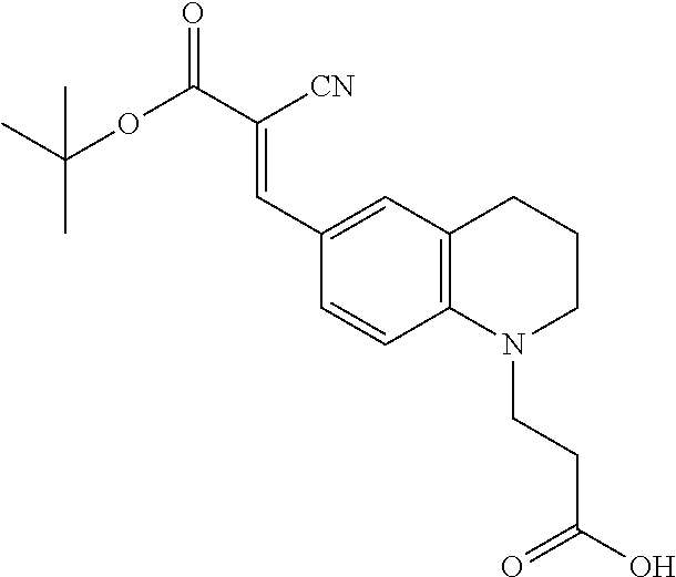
C(CN1C2=C(C=C(C=C(C(OC(C)(C)C)=O)[CN])C=C2)CCC1)C(O)=O
